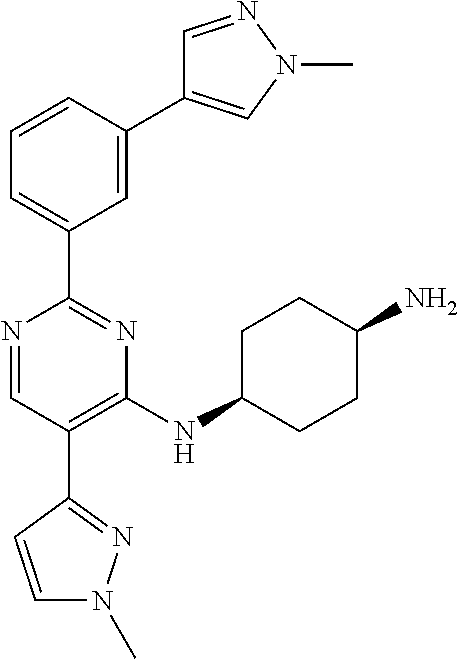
N1=CC(C2=NN(C)C=C2)=C(NC2CCC(N)CC2)N=C1C1=CC=CC(C2=CN(C)N=C2)=C1
